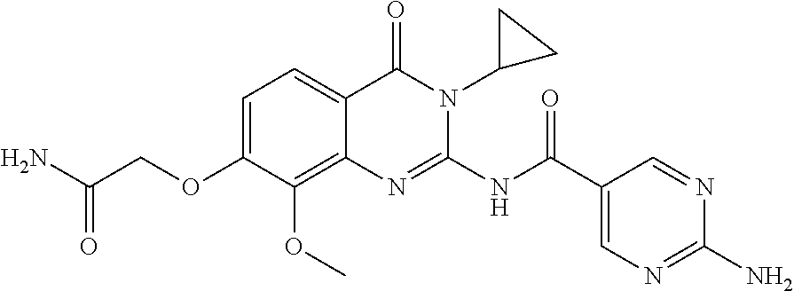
C1=C(OCC(N)=O)C(OC)=C2C(=C1)C(=O)N(C1CC1)C(NC(C1=CN=C(N)N=C1)=O)=N2
